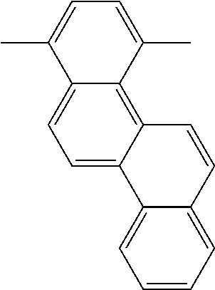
C12=CC=C3C(=C1C(C)=CC=C2C)C=CC1=CC=CC=C31
